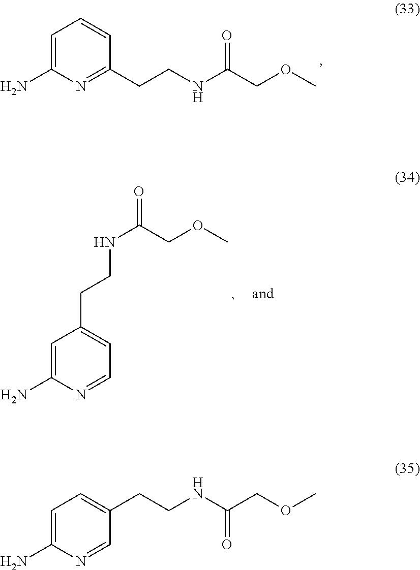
C1(N)=CC=CC(CCNC(COC)=O)=N1.C1(N)=CC(CCNC(COC)=O)=CC=N1.C1(N)=CC=C(CCNC(COC)=O)C=N1
